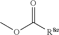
COC([R8a])=O
